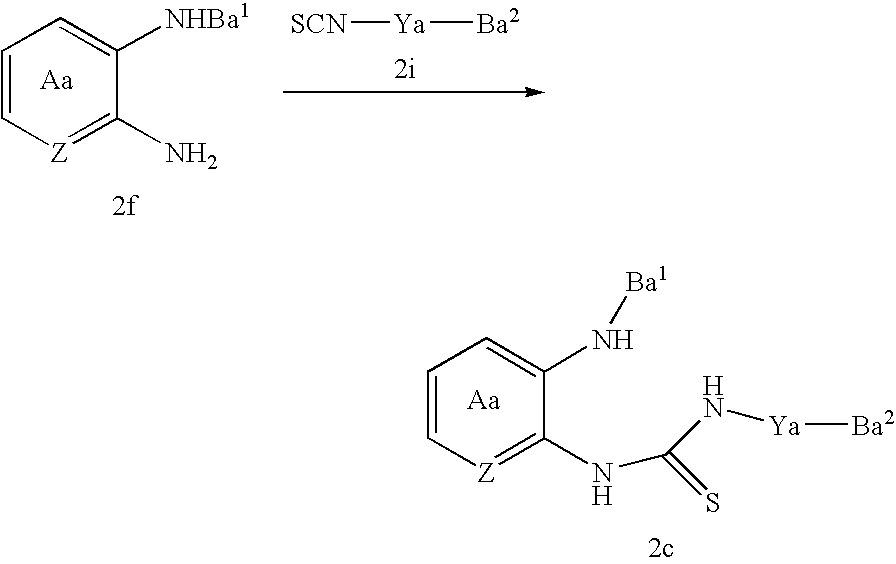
C1=C[Z]=C(N)C([NHBa1])=C1.[SCN][Ya][Ba2].C1=C[Z]=C(NC(N[Ya][Ba2])=S)C(N[Ba1])=C1
